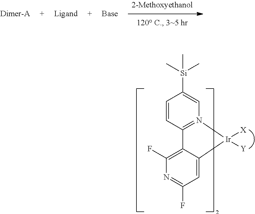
C1=CC2=N(C=C1[Si](C)(C)C)[Ir]([X])([Y])C1=CC(F)=NC(F)=C21
